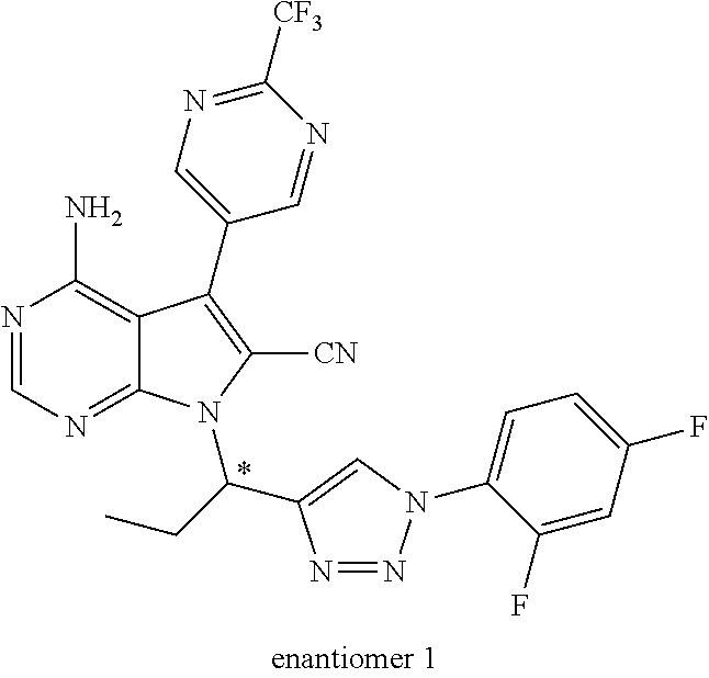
C12=C(N)N=CN=C1N(C(CC)C1=CN(C3=CC=C(F)C=C3F)N=N1)C([CN])=C2C1=CN=C([CF3])N=C1
